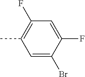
C1=C(Br)C(F)=CC(F)=C1C
